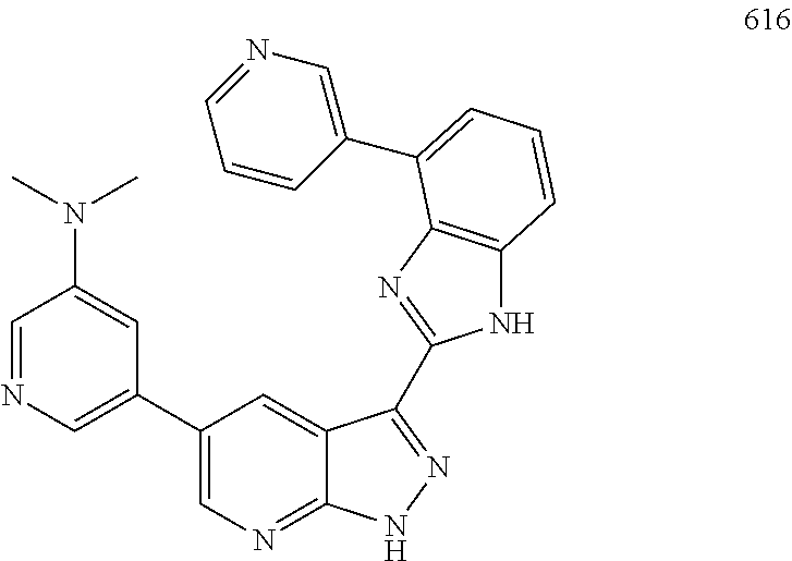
C1=NC=C(C2=CN=C3C(=C2)C(C2=NC4=C(N2)C=CC=C4C2=CN=CC=C2)=NN3)C=C1N(C)C
